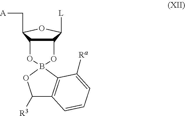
C1([R3])C2=C(C([Ra])=CC=C2)B2(O1)OC1C(C([L])OC1C[A])O2
